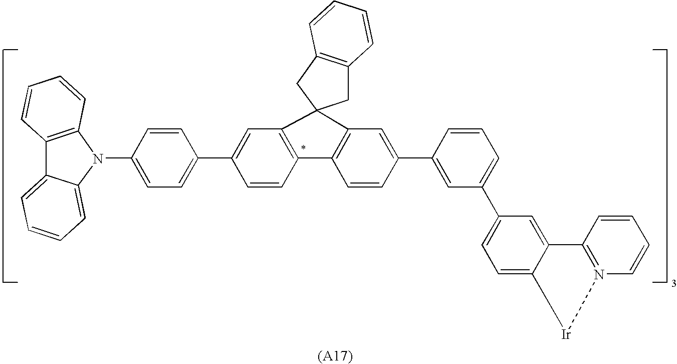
C1=CC2=C(C=C1C1=CC=C(N3C4=CC=CC=C4C4=C3C=CC=C4)C=C1)C1(C3=C2C=CC(C2=CC(C4=CC=C5C(=C4)C4=N(C=CC=C4)[Ir]5)=CC=C2)=C3)CC2=C(C1)C=CC=C2
